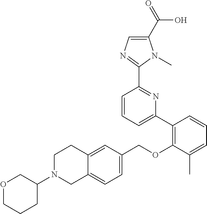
C1N(C2COCCC2)CC2=CC=C(COC3=C(C4=CC=CC(C5=NC=C(C(=O)O)N5C)=N4)C=CC=C3C)C=C2C1
